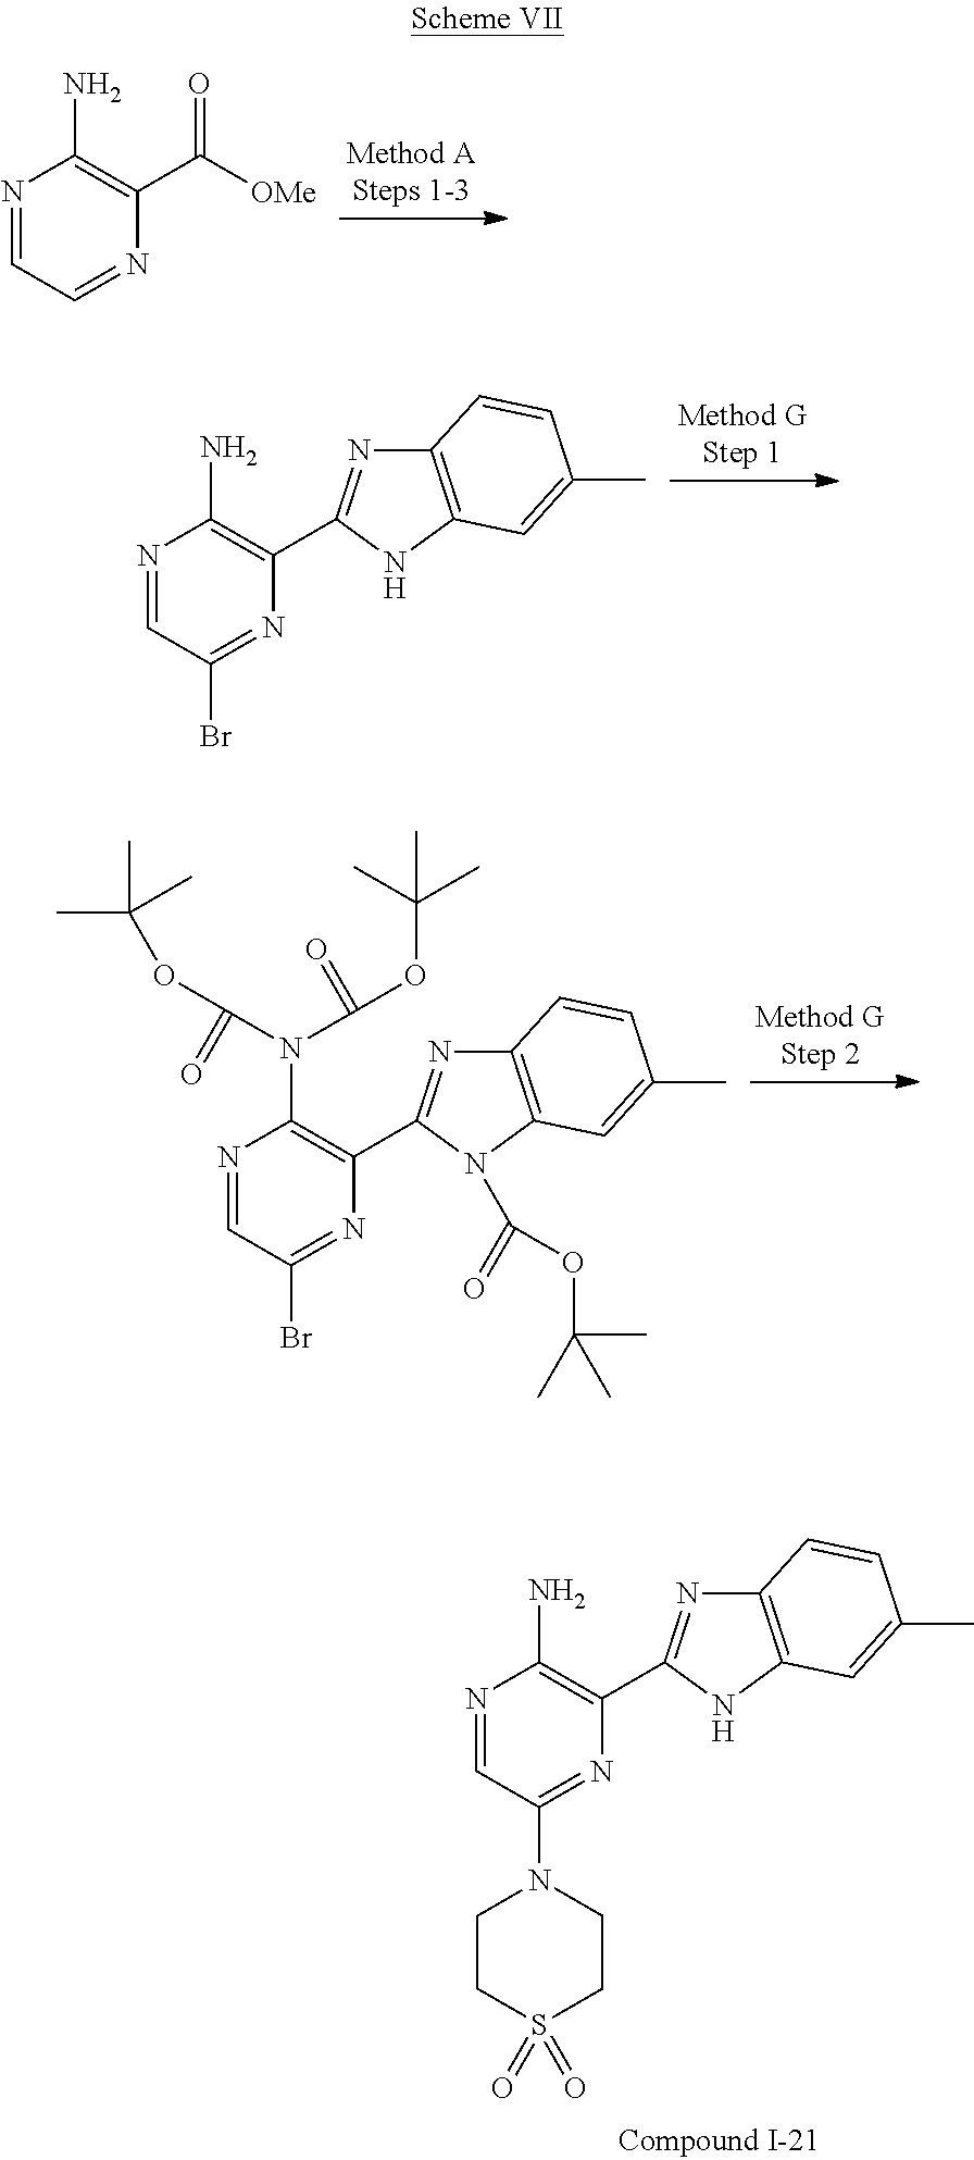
N1=CC=NC(C([OMe])=O)=C1N.N1=CC(N2CCS(=O)(=O)CC2)=NC(C2=NC3=C(N2)C=C(C)C=C3)=C1N.N1=CC(Br)=NC(C2=NC3=C(N2)C=C(C)C=C3)=C1N.N1=CC(Br)=NC(C2=NC3=C(N2C(=O)OC(C)(C)C)C=C(C)C=C3)=C1N(C(OC(C)(C)C)=O)C(OC(C)(C)C)=O
